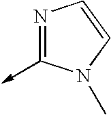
N1=C(->C)N(C)C=C1
